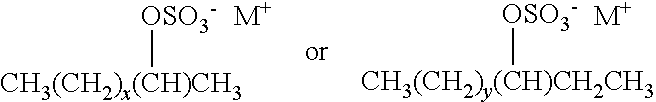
[CH3(CH2)x(CH)CH3][OSO3-].[M+].[CH3(CH2)y(CH)CH2CH3][OSO3-].[M+]
